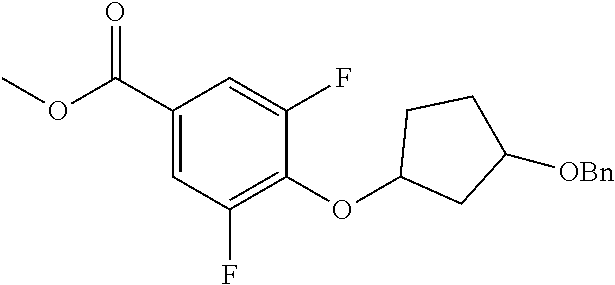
C1(OC2CC([OBn])CC2)=C(F)C=C(C(OC)=O)C=C1F
